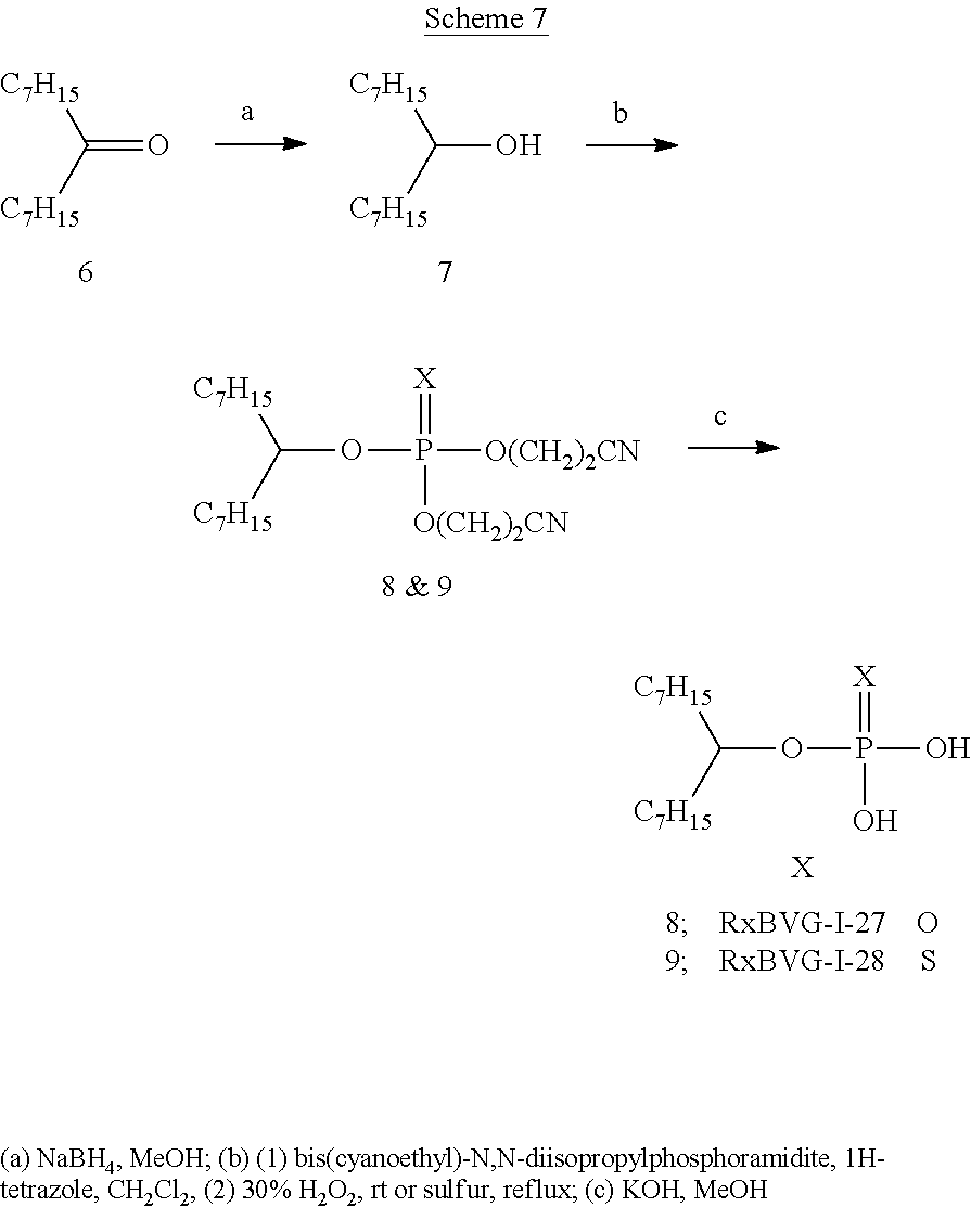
[C7H15]C([C7H15])O.[C7H15]C([C7H15])=O.C(OP(=[X])([O(CH2)2CN])[O(CH2)2CN])([C7H15])[C7H15].C(OP(=[X])(O)O)([C7H15])[C7H15].[X]
